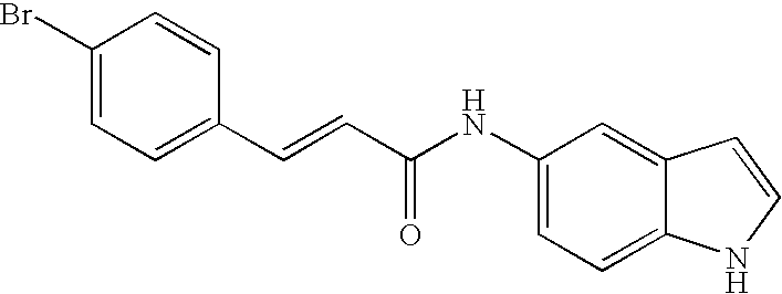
C(=CC(=O)NC1=CC=C2C(=C1)C=CN2)C1=CC=C(Br)C=C1
